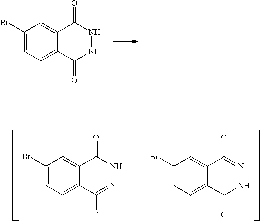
C1(Br)=CC=C2C(=C1)C(=O)NN=C2Cl.C1(Br)=CC=C2C(=C1)C(Cl)=NNC2=O.C1(Br)=CC=C2C(=C1)C(=O)NNC2=O
